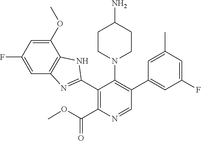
C1=NC(C(=O)OC)=C(C2=NC3=C(N2)C(OC)=CC(F)=C3)C(N2CCC(N)CC2)=C1C1=CC(F)=CC(C)=C1
